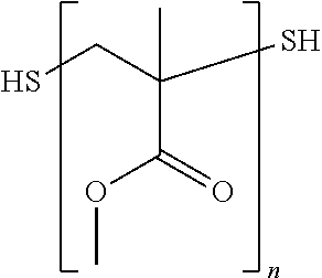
C(C(S)(C)C(=O)OC)S
